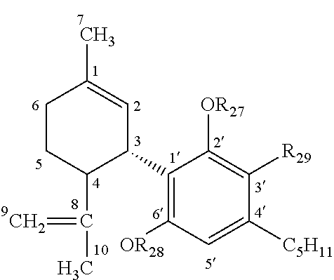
C1CC(C(C)=C)C(C2=C([OR28])C=C([C5H11])C([R29])=C2[OR27])C=C1C
